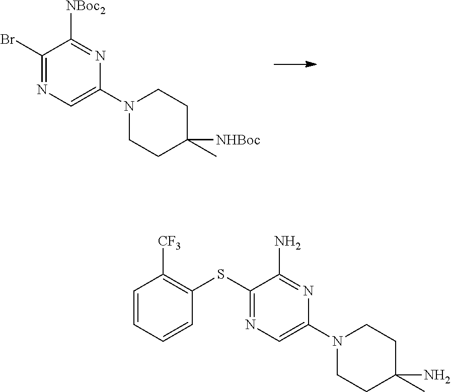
BrC1=NC=C(N2CCC(C)([NHBoc])CC2)N=C1[NBoc2].C1=CC=CC(SC2=NC=C(N3CCC(C)(N)CC3)N=C2N)=C1[CF3]
